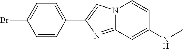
C1(C2=CN3C(=N2)C=C(NC)C=C3)=CC=C(Br)C=C1
